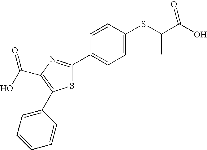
C(C1=C(C2=CC=CC=C2)SC(C2=CC=C(SC(C(O)=O)C)C=C2)=N1)(=O)O
